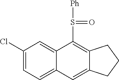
C1(Cl)=CC=C2C(=C1)C(S([Ph])=O)=C1C(=C2)CCC1
